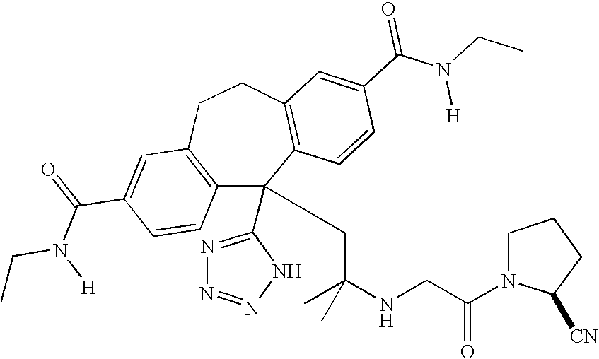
C1(C(=O)N(CC)[H])=CC2=C(C=C1)C(C1=NN=NN1)(CC(NCC(N1C([CN])CCC1)=O)(C)C)C1=C(CC2)C=C(C(N(CC)[H])=O)C=C1
